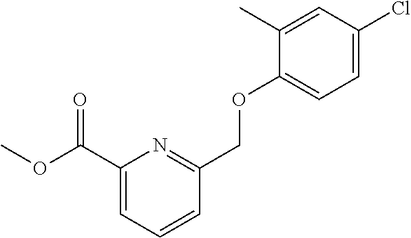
C1(C(OC)=O)=CC=CC(COC2=CC=C(Cl)C=C2C)=N1
